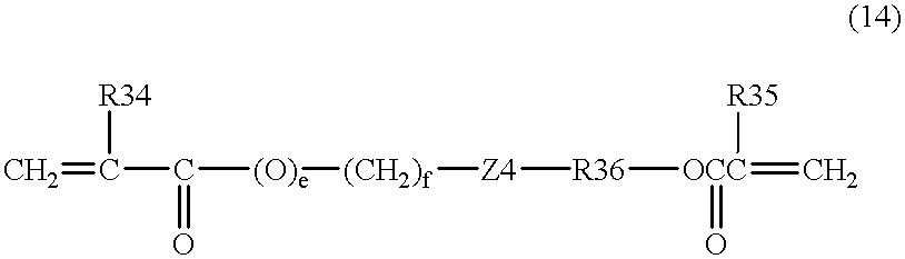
C=C(C([(O)e][(CH2)f][Z4][R36][OCC](=C)([R35])=O)=O)[R34]
